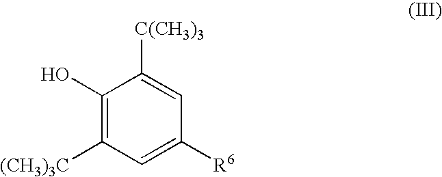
C1(O)=C([(CH3)3C])C=C([R6])C=C1[C(CH3)3]
